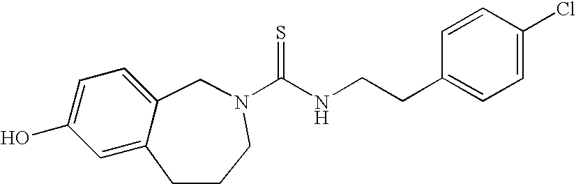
C1(O)=CC=C2C(=C1)CCCN(C(NCCC1=CC=C(Cl)C=C1)=S)C2
